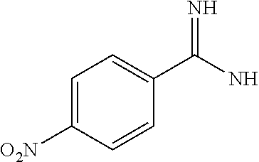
C1=C([O2N])C=CC(C(N)=N)=C1
